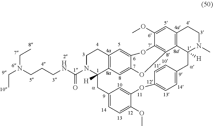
C12=C3C=C4C(=C1)OC1=C(C5=C(C=C1OC)CCN(C)C5([H])CC1=CC=C(OC5=CC(=CC=C5OC)CC3([H])N(C(NCCCN(CC)CC)=O)CC2)C=C1)O4
